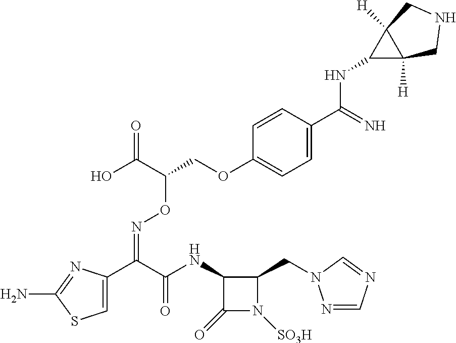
C1=C(C(C(=O)NC2C(=O)N([SO3H])C2CN2N=CN=C2)=NOC(COC2=CC=C(C(=N)NC3C4([H])C3([H])CNC4)C=C2)C(=O)O)N=C(N)S1
